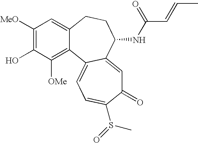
C1([MeO])=C(O)C([OMe])=C2C(=C1)CCC(NC(C=CC)=O)C1=CC(=O)C(S(=O)C)=CC=C21
